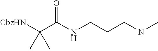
CC(C)([CbzHN])C(NCCCN(C)C)=O
